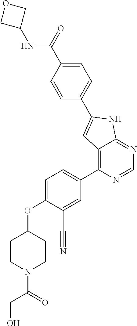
O(C1=CC=C(C2=C3C(=NC=N2)NC(C2=CC=C(C(=O)NC4COC4)C=C2)=C3)C=C1C#N)C1CCN(C(CO)=O)CC1
